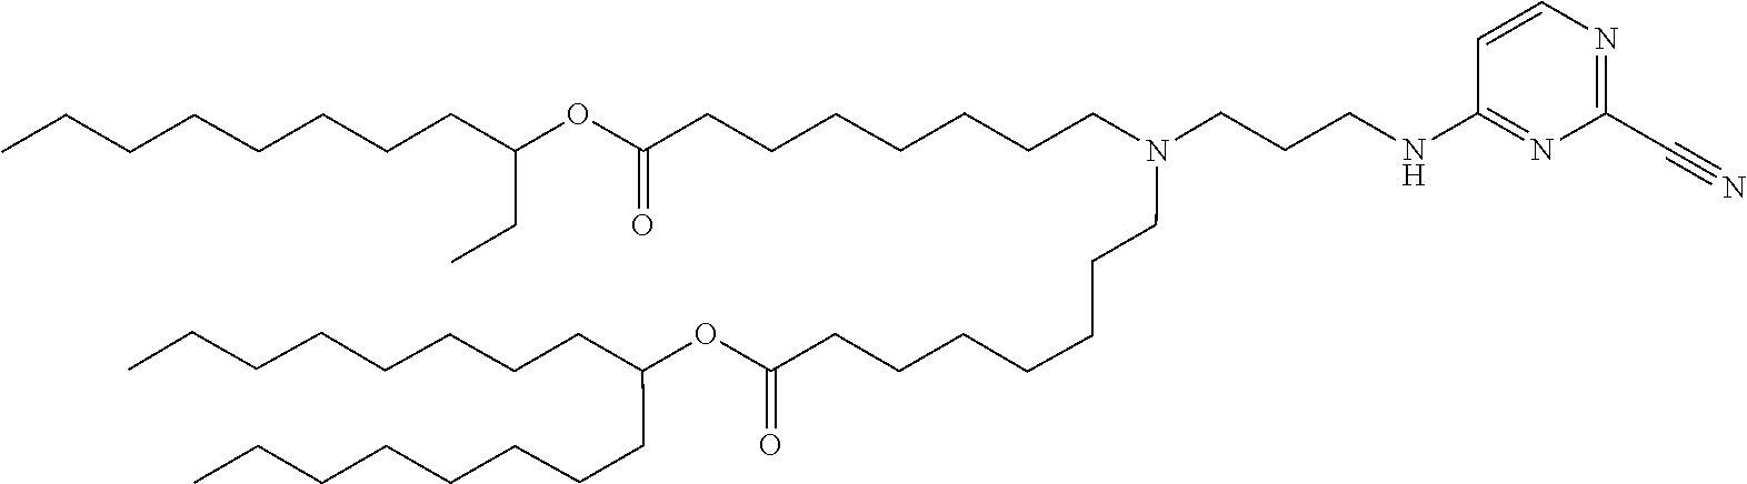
O(C(=O)CCCCCCCN(CCCCCCCC(OC(CCCCCCCC)CC)=O)CCCNC1=NC(C#N)=NC=C1)C(CCCCCCCC)CCCCCCCC
